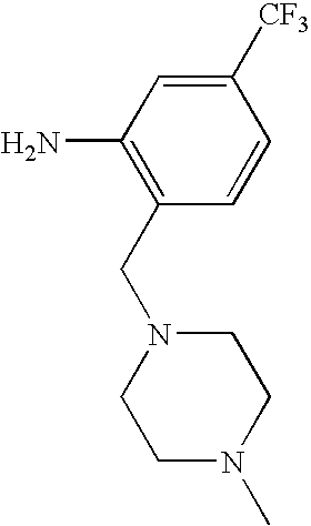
C1([CF3])=CC(N)=C(CN2CCN(C)CC2)C=C1
